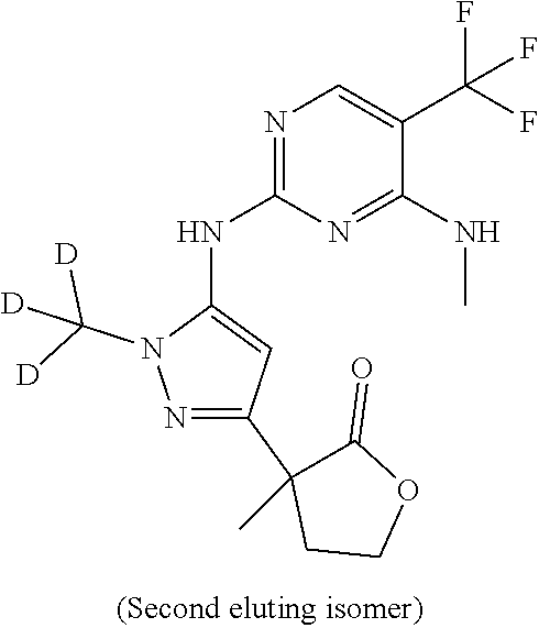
C1(C2(C)C(=O)OCC2)=NN(C([D])([D])[D])C(NC2=NC=C(C(F)(F)F)C(NC)=N2)=C1
